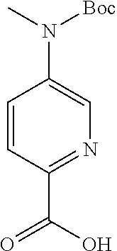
C1=CC(C(O)=O)=NC=C1N([Boc])C
